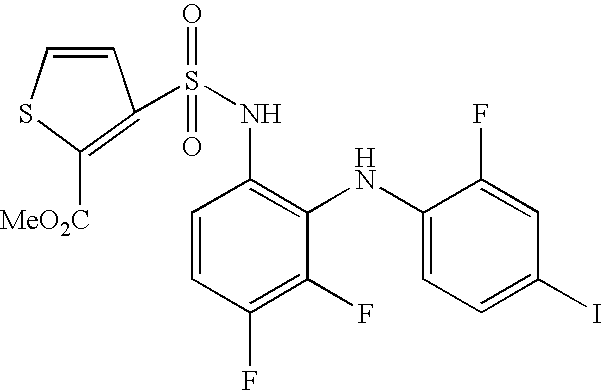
S(NC1=C(NC2=CC=C(I)C=C2F)C(F)=C(F)C=C1)(=O)(=O)C1=C([MeO2C])SC=C1
